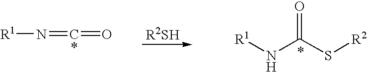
[R1]N=C=O.[R1]NC(S[R2])=O
